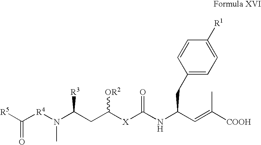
[X](C(NC(C=C([COOH])C)CC1=CC=C([R1])C=C1)=O)C(CC(N([R4]C([R5])=O)C)[R3])[OR2]
